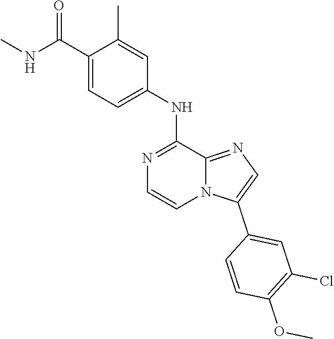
C1(C(NC)=O)=CC=C(NC2=NC=CN3C2=NC=C3C2=CC(Cl)=C(OC)C=C2)C=C1C
